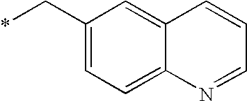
*CC1=CC=C2C(=C1)C=CC=N2
